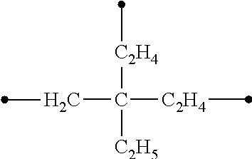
[C2H4](C([C2H5])(CC)[C2H4]C)C
